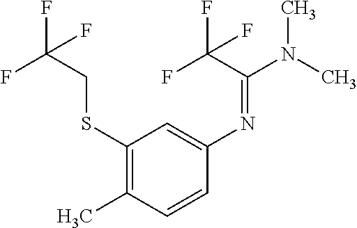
C1(SCC(F)(F)F)=C(C)C=CC(N=C(N(C)C)C(F)(F)F)=C1
